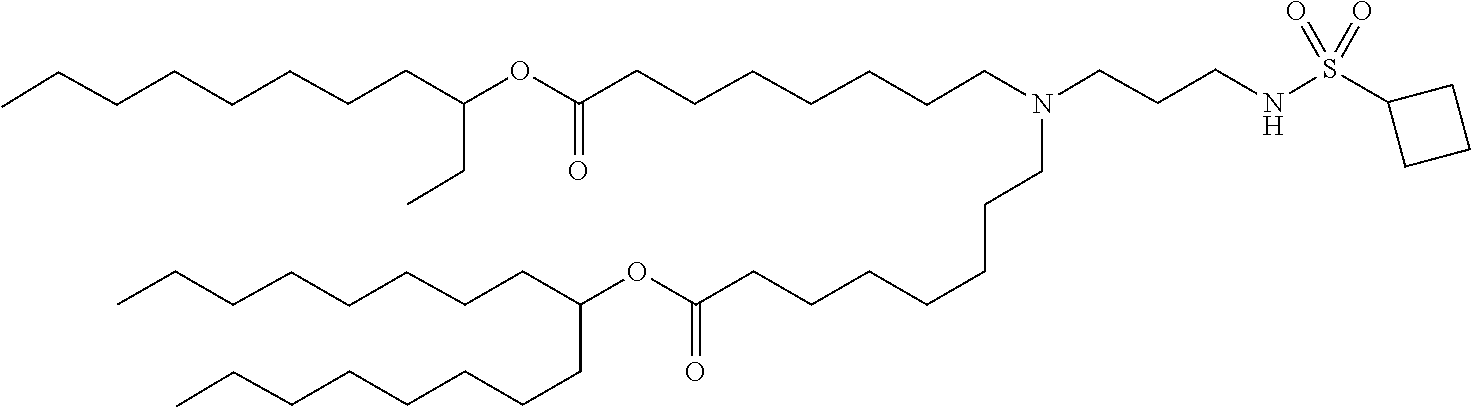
O(C(=O)CCCCCCCN(CCCNS(=O)(=O)C1CCC1)CCCCCCCC(OC(CC)CCCCCCCC)=O)C(CCCCCCCC)CCCCCCCC
